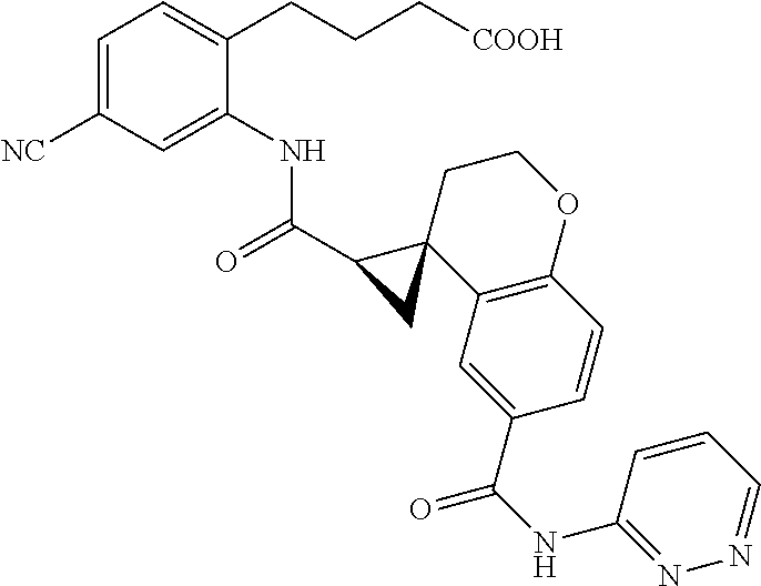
C1=C([NC])C=C(NC(C2CC23C2=C(OCC3)C=CC(C(NC3=NN=CC=C3)=O)=C2)=O)C(CCC[COOH])=C1
